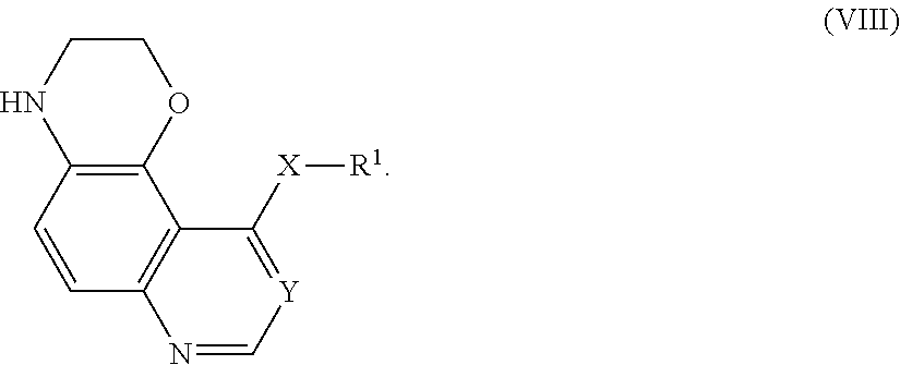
C1=CC2=C(C3=C1N=C[Y]=C3[X][R1])OCCN2
